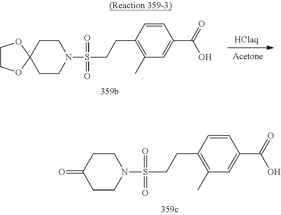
C1(=O)CCN(S(CCC2=C(C)C=C(C(=O)O)C=C2)(=O)=O)CC1.C1COC2(O1)CCN(S(CCC1=C(C)C=C(C(=O)O)C=C1)(=O)=O)CC2.[HClaq]
